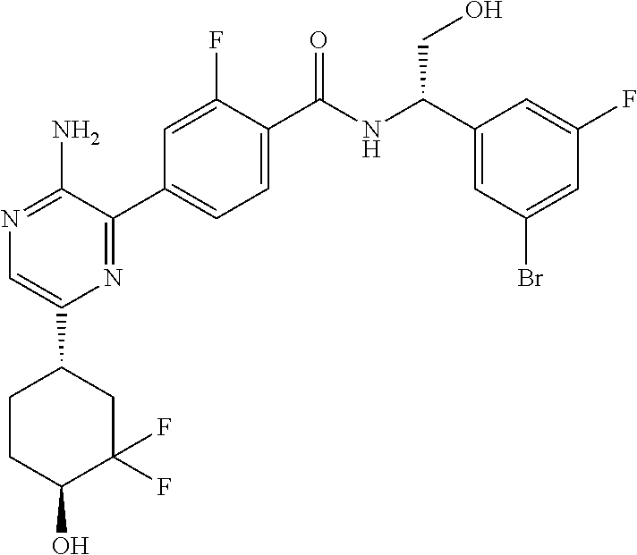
N1=C(N)C(C2=CC=C(C(NC(C3=CC(Br)=CC(F)=C3)CO)=O)C(F)=C2)=NC(C2CCC(O)C(F)(F)C2)=C1
